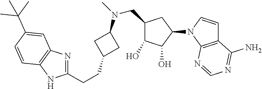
C1(CCC2CC(N(C)CC3C(O)C(O)C(N4C=CC5=C4N=CN=C5N)C3)C2)=NC2=C(N1)C=CC(C(C)(C)C)=C2
